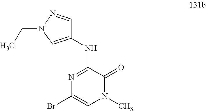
N1=C(NC2=CN(CC)N=C2)C(=O)N(C)C=C1Br
